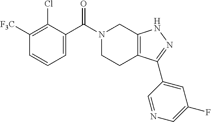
C1([F3C])=C(Cl)C(C(N2CCC3=C(C2)NN=C3C2=CC(F)=CN=C2)=O)=CC=C1
